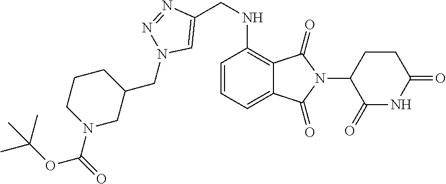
C12=CC=CC(NCC3=CN(CC4CCCN(C(=O)OC(C)(C)C)C4)N=N3)=C1C(=O)N(C1C(=O)NC(=O)CC1)C2=O
